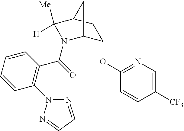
C1(OC2=NC=C([CF3])C=C2)C2N(C(=O)C3=C(N4N=CC=N4)C=CC=C3)C([Me])([H])C(C1)C2
